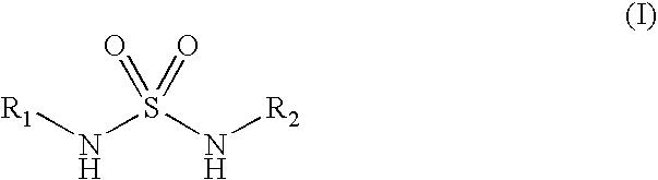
[R1]NS(N[R2])(=O)=O
